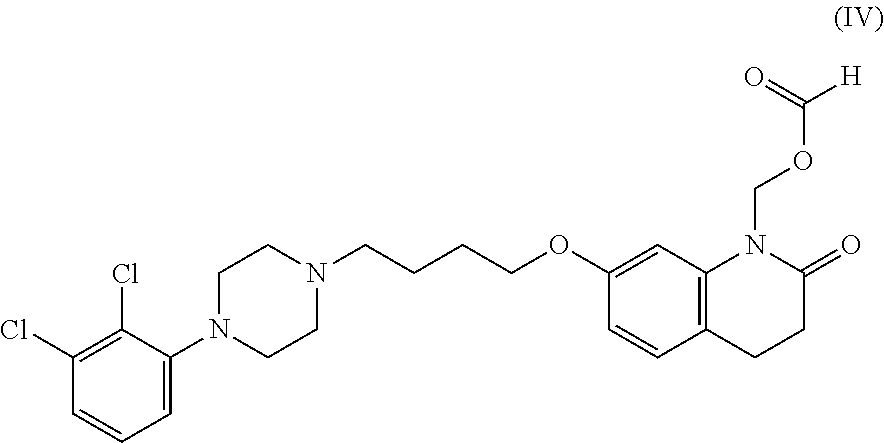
C1(Cl)=C(Cl)C(N2CCN(CCCCOC3=CC4=C(C=C3)CCC(=O)N4COC([H])=O)CC2)=CC=C1
